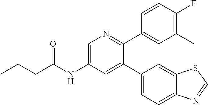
C(NC1=CN=C(C2=CC(C)=C(F)C=C2)C(C2=CC=C3C(=C2)SC=N3)=C1)(=O)CCC
